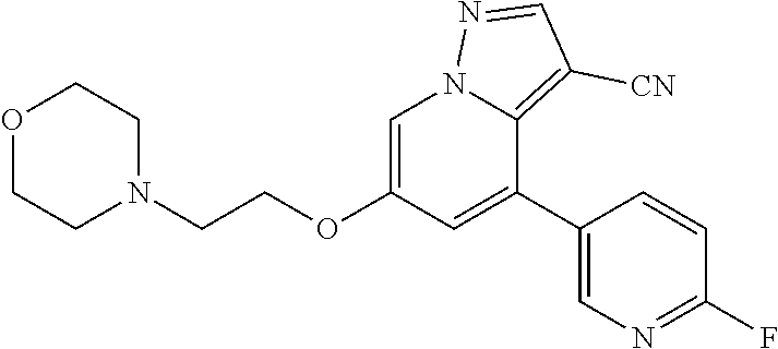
C1(C2=CC(OCCN3CCOCC3)=CN3C2=C([CN])C=N3)=CN=C(F)C=C1
